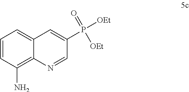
C1=CC(N)=C2C(=C1)C=C(P([OEt])(=O)[OEt])C=N2
